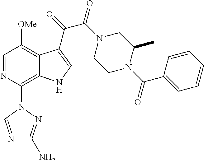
C1=NC(N2C=NC(N)=N2)=C2C(=C1[OMe])C(C(=O)C(N1CCN(C(C3=CC=CC=C3)=O)C(C)C1)=O)=CN2
